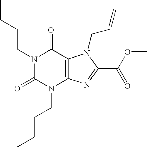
N1(CCCC)C(=O)N(CCCC)C2=C(C1=O)N(CC=C)C(C(OC)=O)=N2
